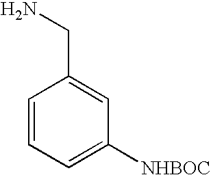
C(C1=CC([NHBOC])=CC=C1)N
